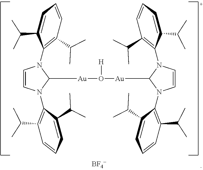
C1=CC=C(C(C)C)C(N2C=CN(C3=C(C(C)C)C=CC=C3C(C)C)C2[Au]O([H])[Au]C2N(C3=C(C(C)C)C=CC=C3C(C)C)C=CN2C2=C(C(C)C)C=CC=C2C(C)C)=C1C(C)C.[BF4-]
